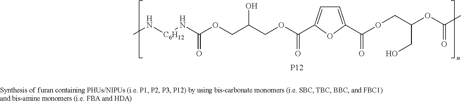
CN[C6H12]NC(OCC(COC(=O)C1=CC=C(C(OCC(OC(C)=O)CO)=O)O1)O)=O.[P12]
